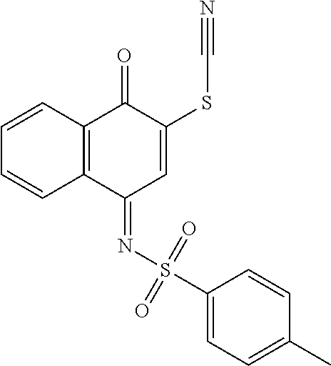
C1=CC2=C(C=C1)C(=NS(C1=CC=C(C)C=C1)(=O)=O)C=C(SC#N)C2=O
